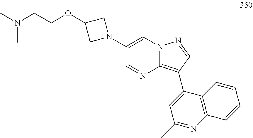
C1(N2CC(OCCN(C)C)C2)=CN2C(=C(C3=CC(C)=NC4=C3C=CC=C4)C=N2)N=C1
